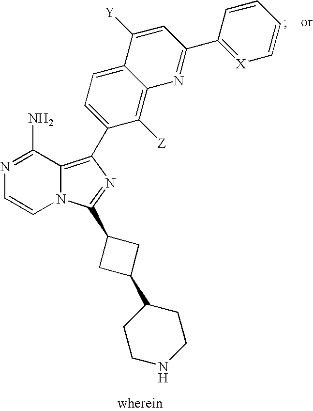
N1=C(N)C2=C(C3=CC=C4C(=C3[Z])N=C(C3=[X]C=CC=C3)C=C4[Y])N=C(C3CC(C4CCNCC4)C3)N2C=C1
